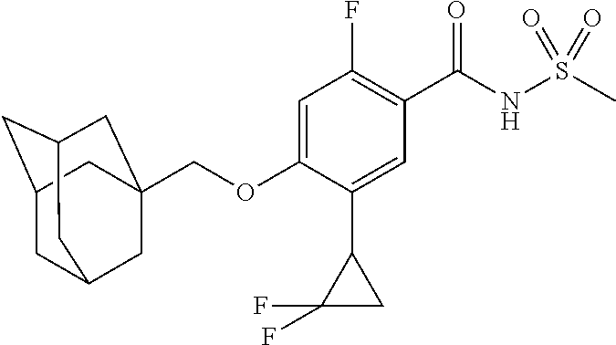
C1(F)=C(C(NS(C)(=O)=O)=O)C=C(C2C(F)(F)C2)C(OCC23CC4CC(CC(C2)C4)C3)=C1
